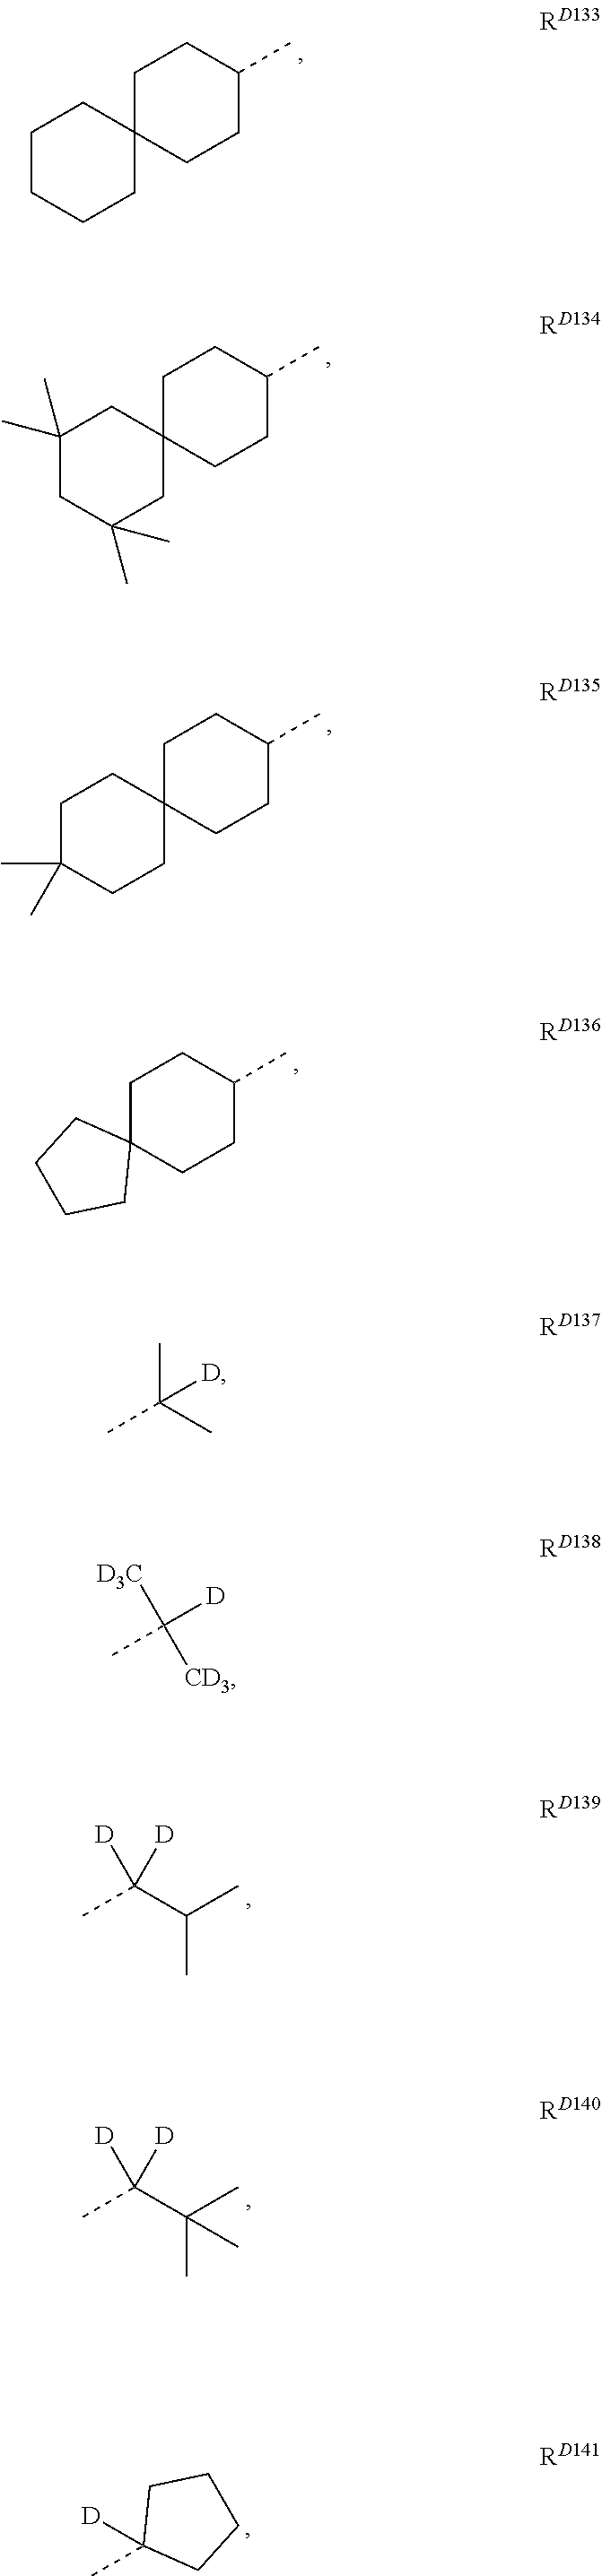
C1C2(CCC(C)C1)CCCCC2.C1C2(CCC(C)C1)CC(C)(C)CC(C)(C)C2.C1C2(CCC(C)C1)CCC(C)(C)CC2.C1C2(CCC(C)C1)CCCC2.C(C)(C(C)([D])[D])C.C(C)(C(C)([D])[D])(C)C.C1(C)([D])CCCC1.CC(C)(C)[D].C(C)([D])([CD3])[D3C]
